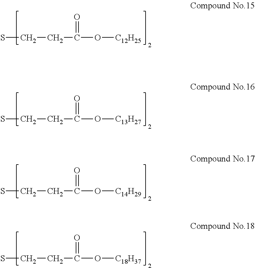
SCCC(O[C12H25])=O.SCCC(O[C13H27])=O.SCCC(O[C14H29])=O.SCCC(O[C18H37])=O
